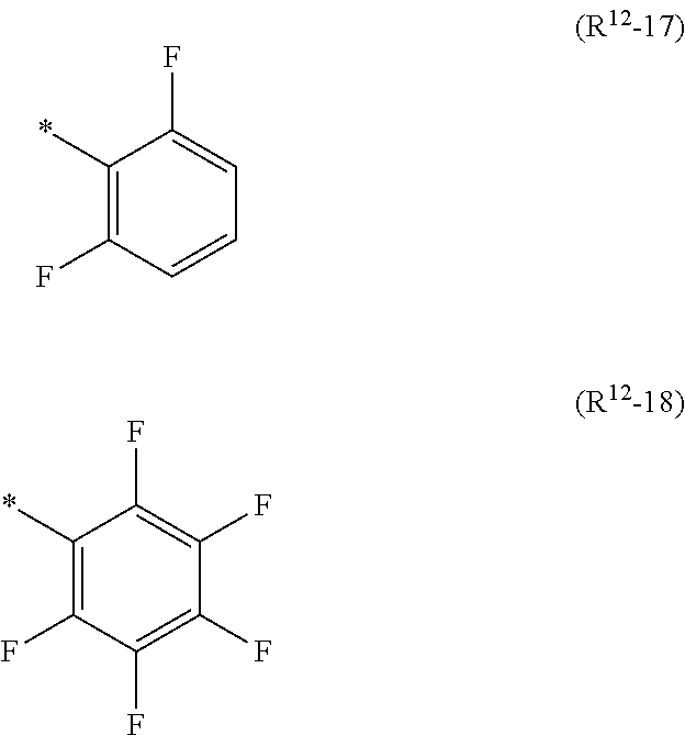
C1(*)=C(F)C=CC=C1F.C1(*)=C(F)C(F)=C(F)C(F)=C1F
